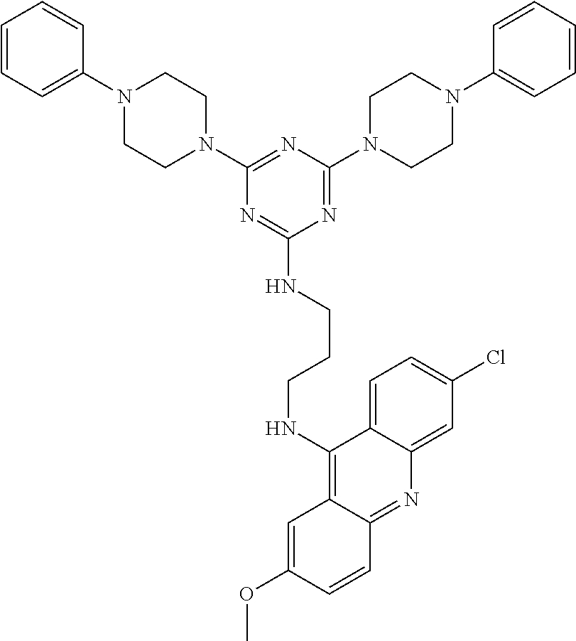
C1=CC=C(N2CCN(C3=NC(N4CCN(C5=CC=CC=C5)CC4)=NC(NCCCNC4=C5C(=NC6=CC(Cl)=CC=C46)C=CC(OC)=C5)=N3)CC2)C=C1
